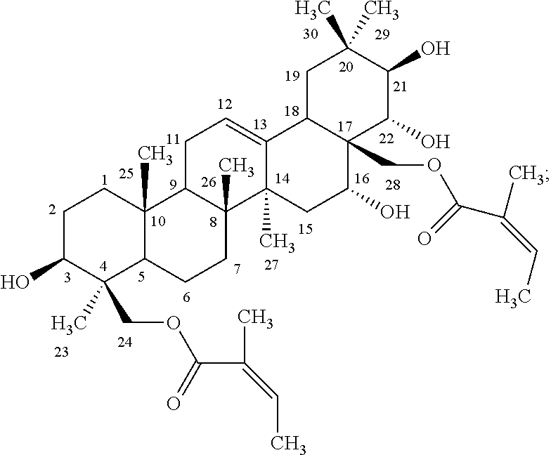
C1C(O)C(COC(C(C)=CC)=O)(C)C2C(C)(C1)C1C(C)(CC2)C2(C)C(=CC1)C1C(COC(C(=CC)C)=O)(C(O)C2)C(O)C(O)C(C)(C)C1
